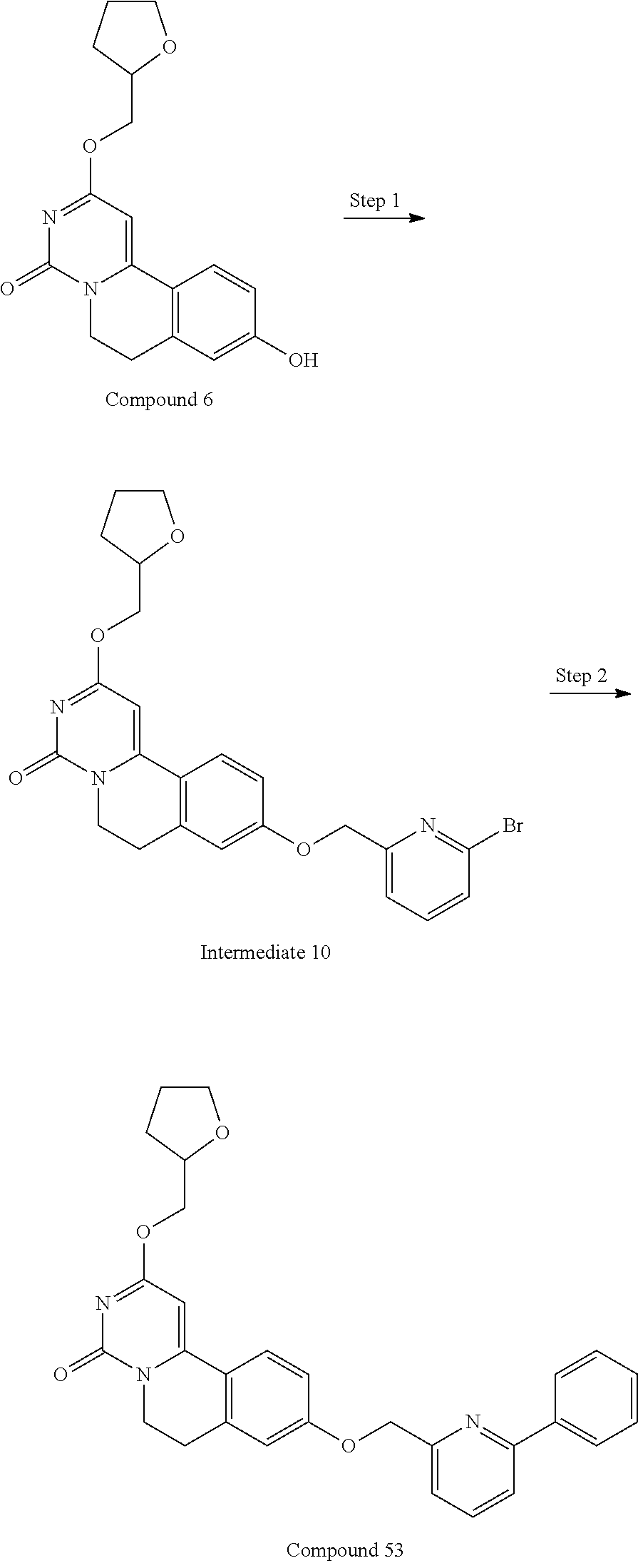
C12=C(C=C(OCC3=CC=CC(C4=CC=CC=C4)=N3)C=C1)CCN1C2=CC(OCC2OCCC2)=NC1=O.C12=C(C=C(O)C=C1)CCN1C2=CC(OCC2OCCC2)=NC1=O.C12=C(C=C(OCC3=CC=CC(Br)=N3)C=C1)CCN1C2=CC(OCC2OCCC2)=NC1=O
